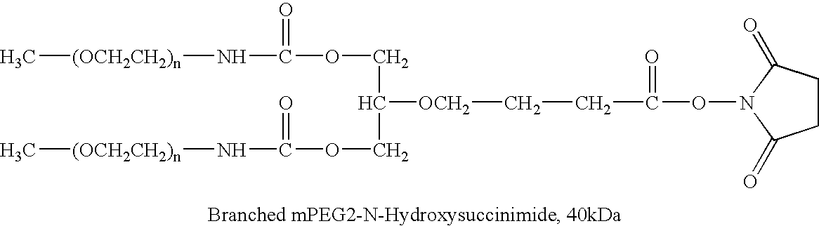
C1CC(=O)N(OC(=O)CC[OCH2]C(COC(N[(OCH2CH2)n]C)=O)COC(N[(OCH2CH2)n]C)=O)C1=O
